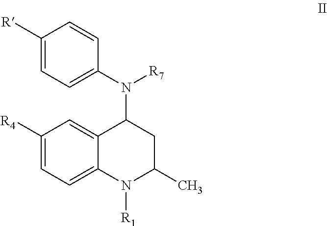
C1([R])=CC=C(N([R7])C2C3=CC([R4])=CC=C3N([R1])C(C)C2)C=C1
